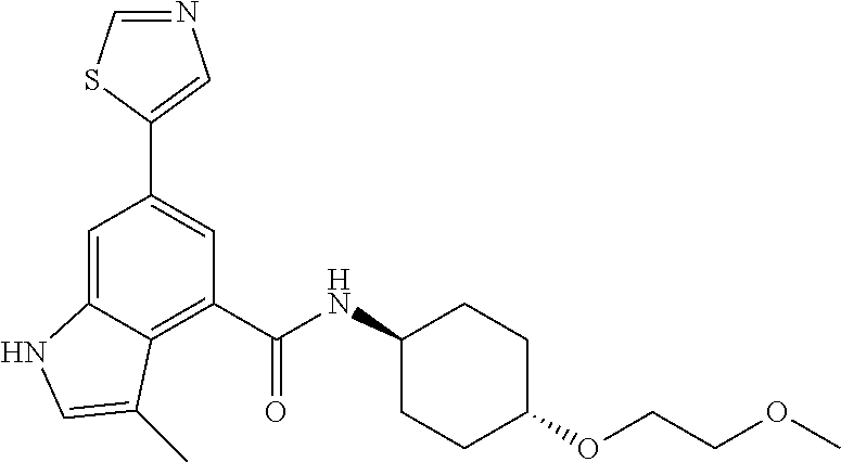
C1(NC(C2=C3C(=CC(C4=CN=CS4)=C2)NC=C3C)=O)CCC(OCCOC)CC1
